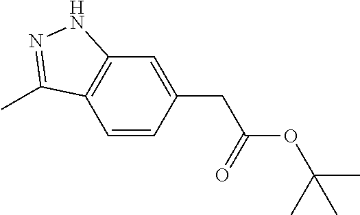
C1=CC(CC(=O)OC(C)(C)C)=CC2=C1C(C)=NN2
